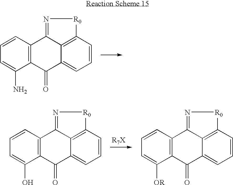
C1=CC2=C(C(N)=C1)C(=O)C1=CC=CC3=C1C2=N[R0]3.C1=CC2=C(C(O)=C1)C(=O)C1=CC=CC3=C1C2=N[R0]3.C1=CC2=C(C([OR])=C1)C(=O)C1=CC=CC3=C1C2=N[R0]3
